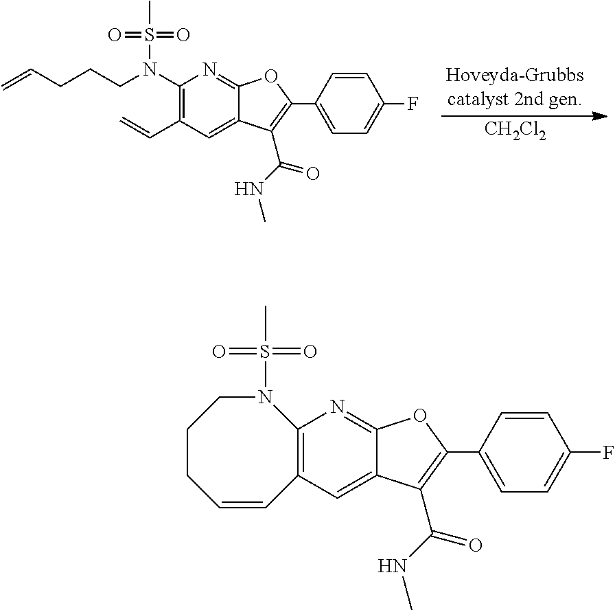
[CH2Cl2].C1(N(S(=O)(=O)C)CCCC=C)=C(C=C)C=C2C(=N1)OC(C1=CC=C(F)C=C1)=C2C(NC)=O.C12=C(C=C3C(=N1)OC(C1=CC=C(F)C=C1)=C3C(NC)=O)C=CCCCN2S(=O)(=O)C
